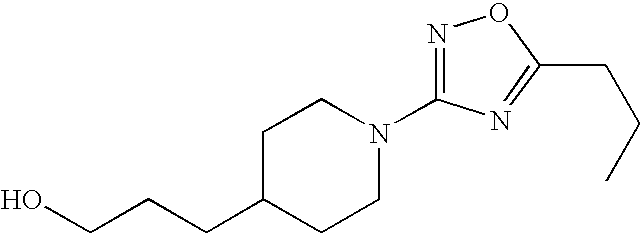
C1C(CCCO)CCN(C2=NOC(CCC)=N2)C1
